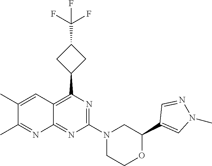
C12=C(C3CC(C(F)(F)F)C3)N=C(N3CCOC(C4=CN(C)N=C4)C3)N=C1N=C(C)C(C)=C2
